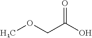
O=C(O)COC
